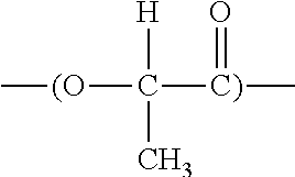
[(O](C([C)](C)=O)([H])C)C
